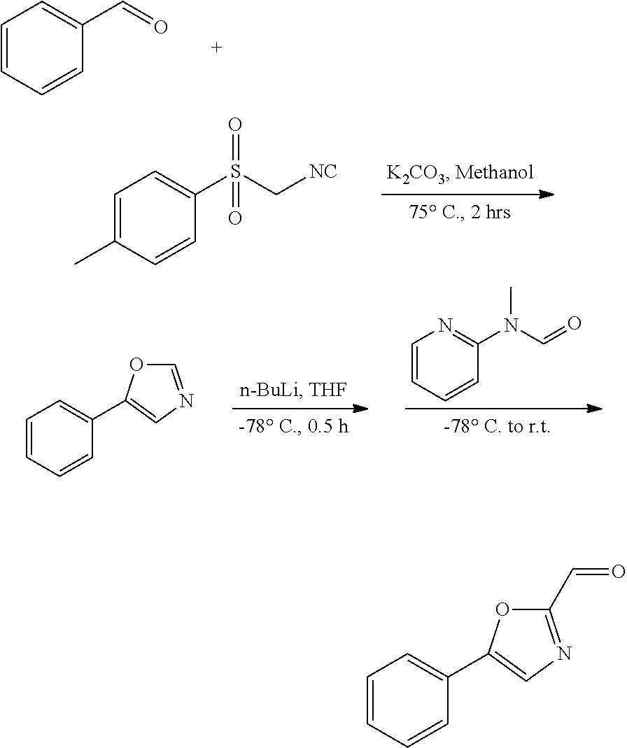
C1=CC=CC(C=O)=C1.C1=C(C)C=CC(S(C[NC])(=O)=O)=C1.C1=CC=CC(N(C=O)C)=N1.C1=CC=CC(C2=CN=CO2)=C1.C1=CC=CC(C2=CN=C(C=O)O2)=C1
